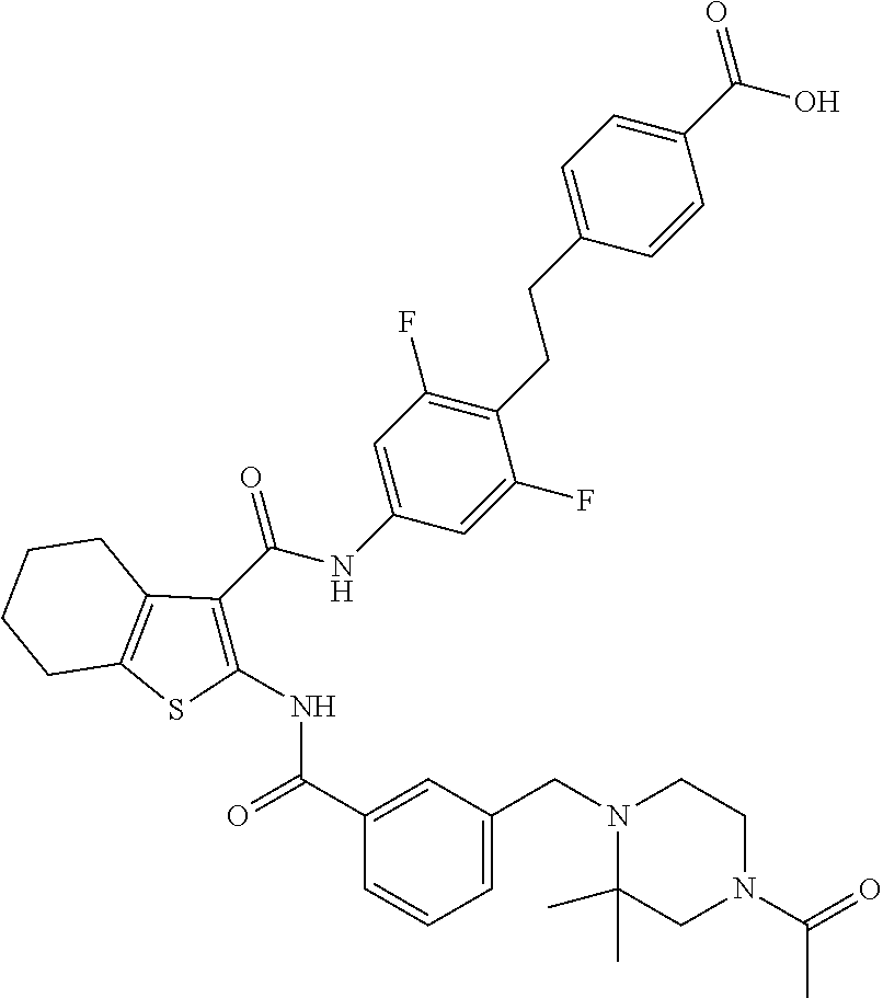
N(C(C1=CC(CN2C(C)(C)CN(C(=O)C)CC2)=CC=C1)=O)C1=C(C(NC2=CC(F)=C(CCC3=CC=C(C(O)=O)C=C3)C(F)=C2)=O)C2=C(S1)CCCC2
